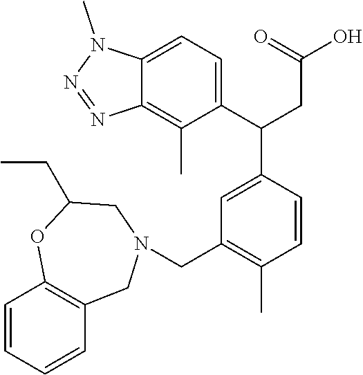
C1(C(CC(O)=O)C2=CC(CN3CC4=C(OC(CC)C3)C=CC=C4)=C(C)C=C2)=CC=C2C(=C1C)N=NN2C
